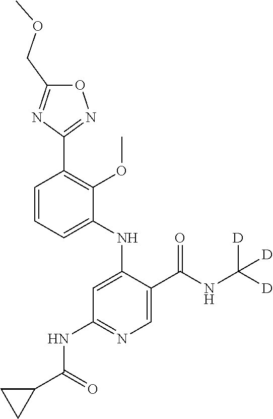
C1=CC=C(NC2=CC(NC(C3CC3)=O)=NC=C2C(NC([D])([D])[D])=O)C(OC)=C1C1=NOC(COC)=N1
